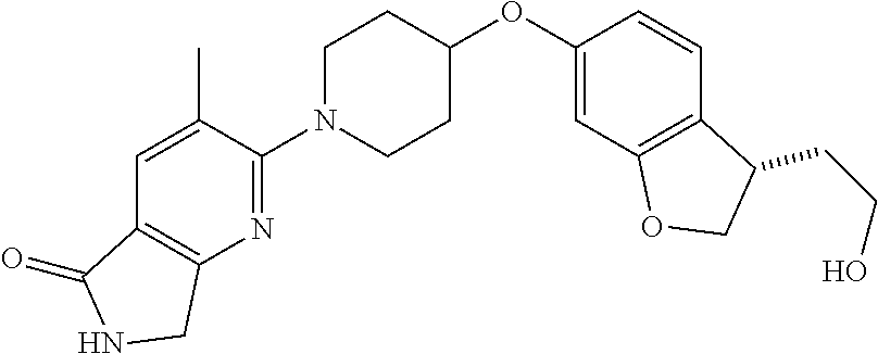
C1(OC2CCN(C3=NC4=C(C=C3C)C(=O)NC4)CC2)=CC2=C(C=C1)C(CCO)CO2
